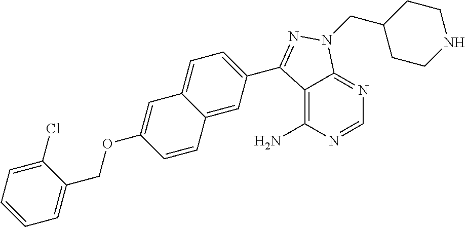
C1=NC(N)=C2C(=N1)N(CC1CCNCC1)N=C2C1=CC=C2C(=C1)C=CC(OCC1=CC=CC=C1Cl)=C2
